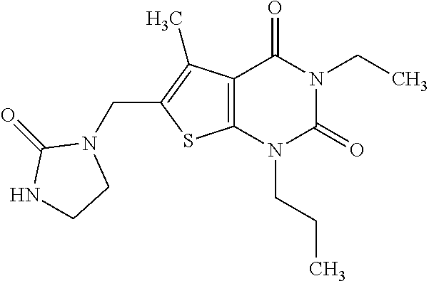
C12=C(N(CCC)C(=O)N(CC)C1=O)SC(CN1C(=O)NCC1)=C2C
